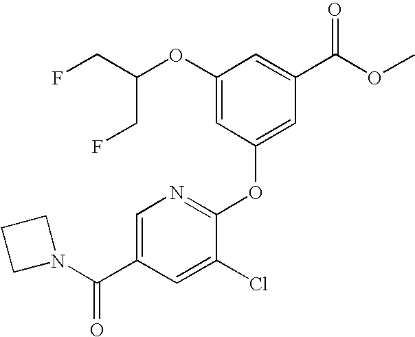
C1(OC(CF)CF)=CC(OC2=NC=C(C(=O)N3CCC3)C=C2Cl)=CC(C(OC)=O)=C1
